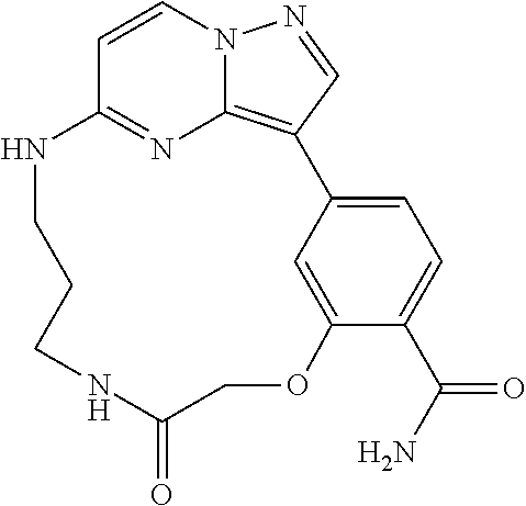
C1=CN2C3=C(C=N2)C2=CC=C(C(N)=O)C(=C2)OCC(=O)NCCCNC1=N3
